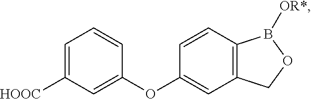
C1=C(OC2=CC3=C(C=C2)B([OR*])OC3)C=CC=C1[HOOC]
